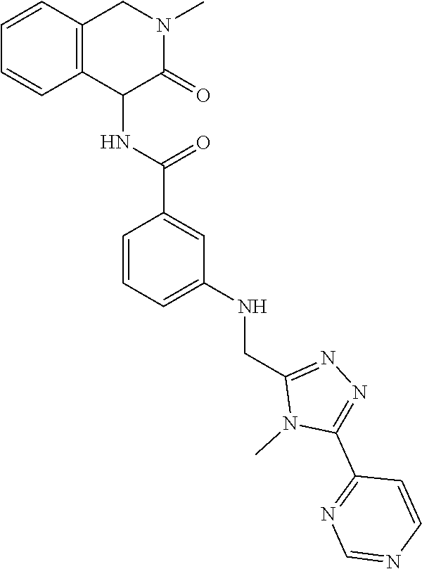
C(C1=NN=C(C2=NC=NC=C2)N1C)NC1=CC=CC(C(NC2C3=C(C=CC=C3)CN(C)C2=O)=O)=C1
